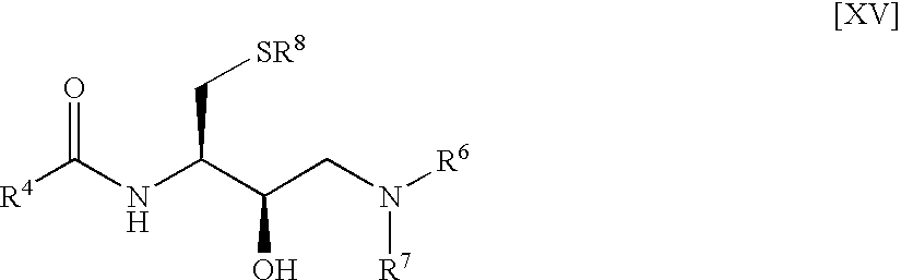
C(C[SR8])(C(CN([R6])[R7])O)NC(=O)[R4]
